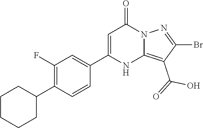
C1(C2=CC(=O)N3C(=C(C(=O)O)C(Br)=N3)N2)=CC(F)=C(C2CCCCC2)C=C1
